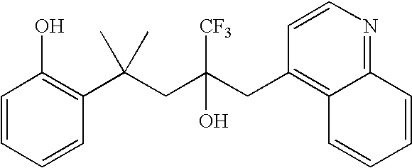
C1=CC=CC(C(CC(CC2=C3C(=NC=C2)C=CC=C3)([CF3])O)(C)C)=C1O
